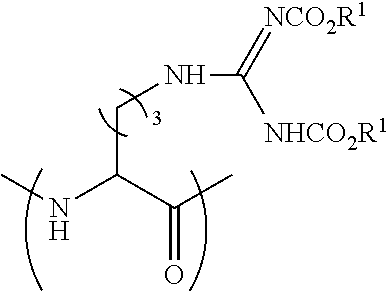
CNC(C(C)=O)CNC(=[NCO2R1])[NHCO2R1]
